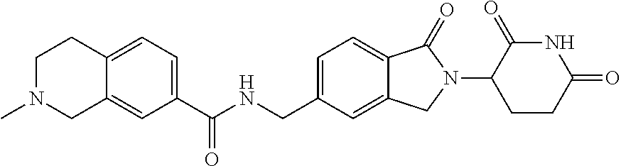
C1(C(NCC2=CC=C3C(=C2)CN(C2CCC(=O)NC2=O)C3=O)=O)=CC=C2C(=C1)CN(C)CC2
